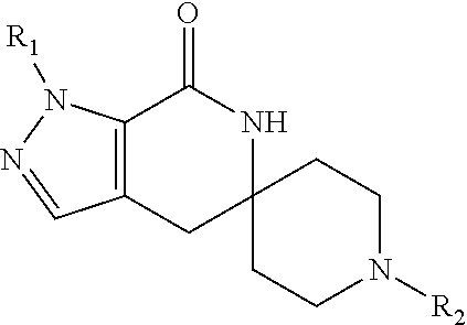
C12=C(N([R1])N=C1)C(=O)NC1(C2)CCN([R2])CC1
